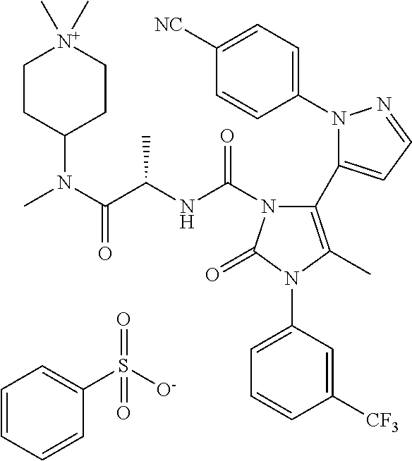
C1=CC=CC(S([O-])(=O)=O)=C1.C1(N2N=CC=C2C2=C(C)N(C3=CC=CC([CF3])=C3)C(=O)N2C(NC(C)C(N(C)C2CC[N+](C)(C)CC2)=O)=O)=CC=C([NC])C=C1
